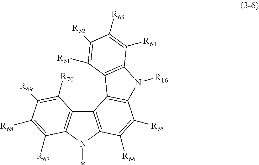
C12=C(N(*)C3=C1C([R70])=C([R69])C([R68])=C3[R67])C([R66])=C([R65])C1=C2C2=C(N1[R16])C([R64])=C([R63])C([R62])=C2[R61]
